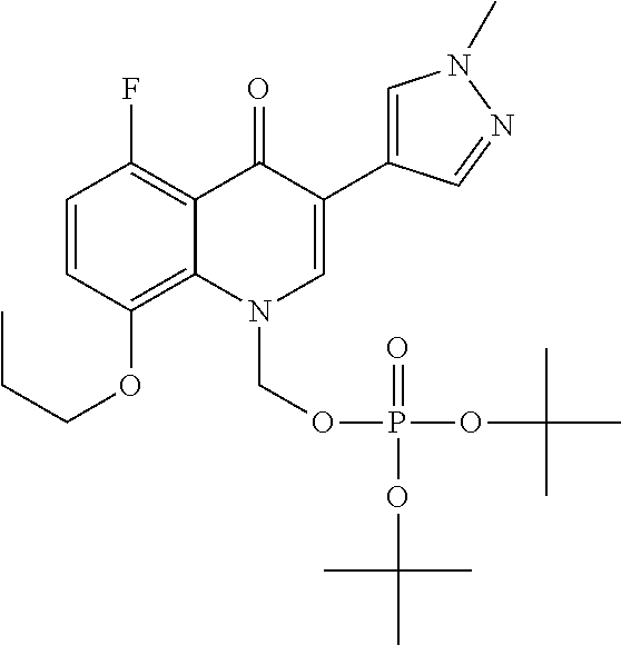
C1=CC(OCCC)=C2C(=C1F)C(=O)C(C1=CN(C)N=C1)=CN2COP(=O)(OC(C)(C)C)OC(C)(C)C
